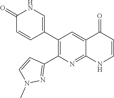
C1(=O)C=CC(C2=C(C3=NN(C)C=C3)N=C3C(=C2)C(=O)C=CN3)=CN1
